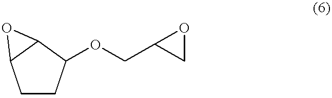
C1CC2C(C1OCC1CO1)O2
